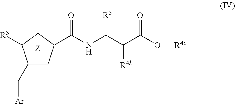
C1(C[Ar])CC(C(NC(C(C(O[R4c])=O)[R4b])[R5])=O)CC1[R3]
